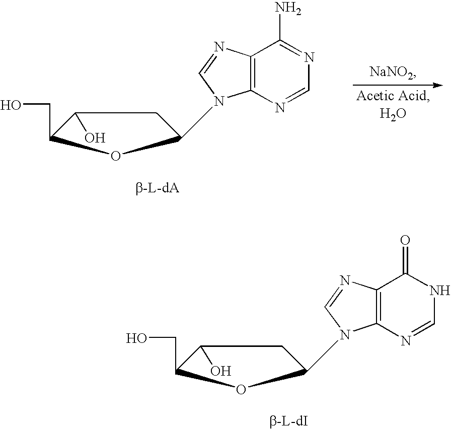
C(C1OC(N2C3=C(C(N)=NC=N3)N=C2)CC1O)O.C12=C(N=CNC1=O)N(C1CC(O)C(CO)O1)C=N2
